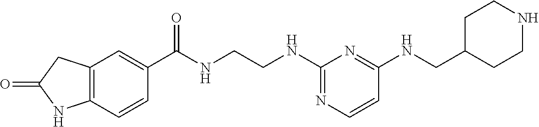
C1(C(NCCNC2=NC=CC(NCC3CCNCC3)=N2)=O)=CC2=C(C=C1)NC(=O)C2
